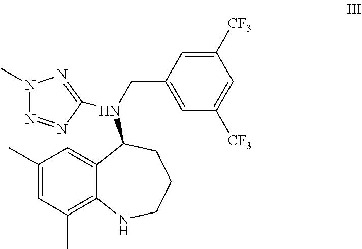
C1(C)=CC(C)=C2C(=C1)C(N(C1=NN(C)N=N1)CC1=CC([CF3])=CC([CF3])=C1)CCCN2
